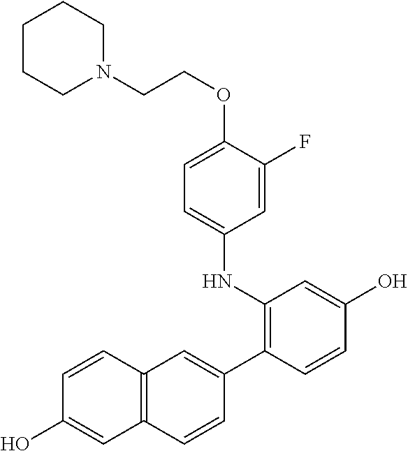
C1CCN(CCOC2=CC=C(NC3=C(C4=CC5=C(C=C4)C=C(O)C=C5)C=CC(O)=C3)C=C2F)CC1
